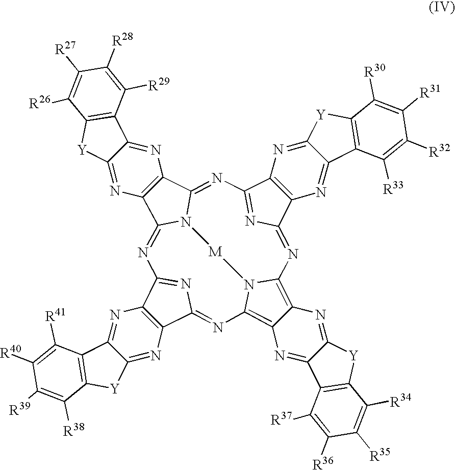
C12=C(C3=NC4=NC(=NC5=C6C(=C7N5[M]N3C1=NC1=NC(=N7)C3=C1N=C1C(=N3)C3=C([Y]1)C([R30])=C([R31])C([R32])=C3[R33])N=C1C(=N6)C3=C([Y]1)C([R34])=C([R35])C([R36])=C3[R37])C1=C4N=C3C(=N1)[Y]C1=C3C([R41])=C([R40])C([R39])=C1[R38])N=C1C(=N2)C2=C([Y]1)C([R26])=C([R27])C([R28])=C2[R29]
